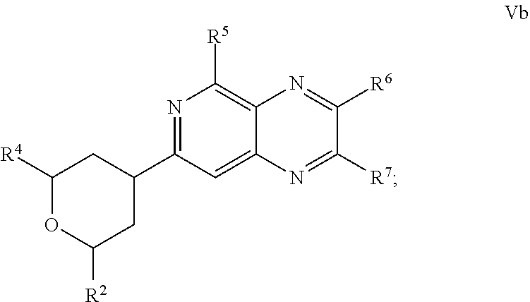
C1([R4])OC([R2])CC(C2=NC([R5])=C3C(=C2)N=C([R7])C([R6])=N3)C1
